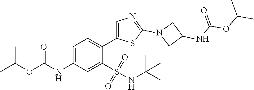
C1=C(NC(=O)OC(C)C)C=C(S(=O)(=O)NC(C)(C)C)C(C2=CN=C(N3CC(NC(OC(C)C)=O)C3)S2)=C1
